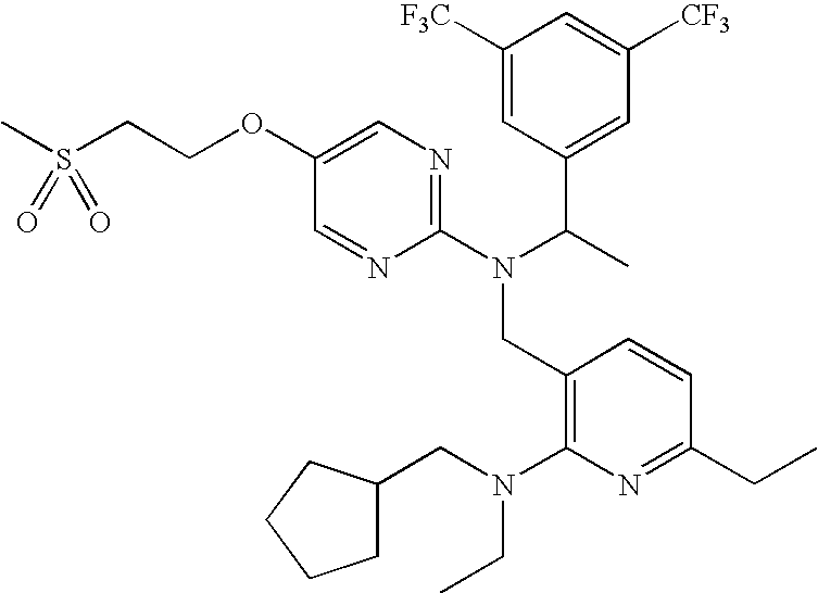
CS(CCOC1=CN=C(N(C(C)C2=CC([CF3])=CC([F3C])=C2)CC2=C(N(CC3CCCC3)CC)N=C(CC)C=C2)N=C1)(=O)=O
